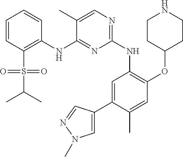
C1=C(C2=CN(C)N=C2)C(C)=CC(OC2CCNCC2)=C1NC1=NC=C(C)C(NC2=C(S(C(C)C)(=O)=O)C=CC=C2)=N1
